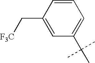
C1=CC(C[F3C])=CC(C(C)(C)C)=C1
